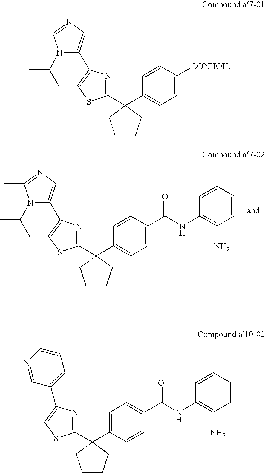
C1(C2(C3=CC=C(C(NC4=C(N)C=CC=C4)=O)C=C3)CCCC2)=NC(C2=CC=CN=C2)=CS1.N1(C(C)C)C(C2=CSC(C3(C4=CC=C(C(NC5=C(N)C=CC=C5)=O)C=C4)CCCC3)=N2)=CN=C1C.N1(C(C)C)C(C2=CSC(C3(C4=CC=C([CONHOH])C=C4)CCCC3)=N2)=CN=C1C
